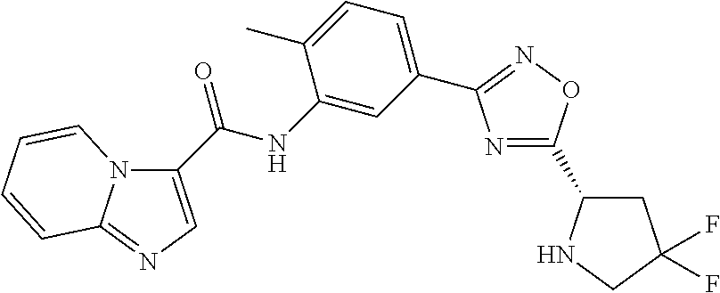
C1(C(NC2=CC(C3=NOC(C4CC(F)(F)CN4)=N3)=CC=C2C)=O)=CN=C2N1C=CC=C2
